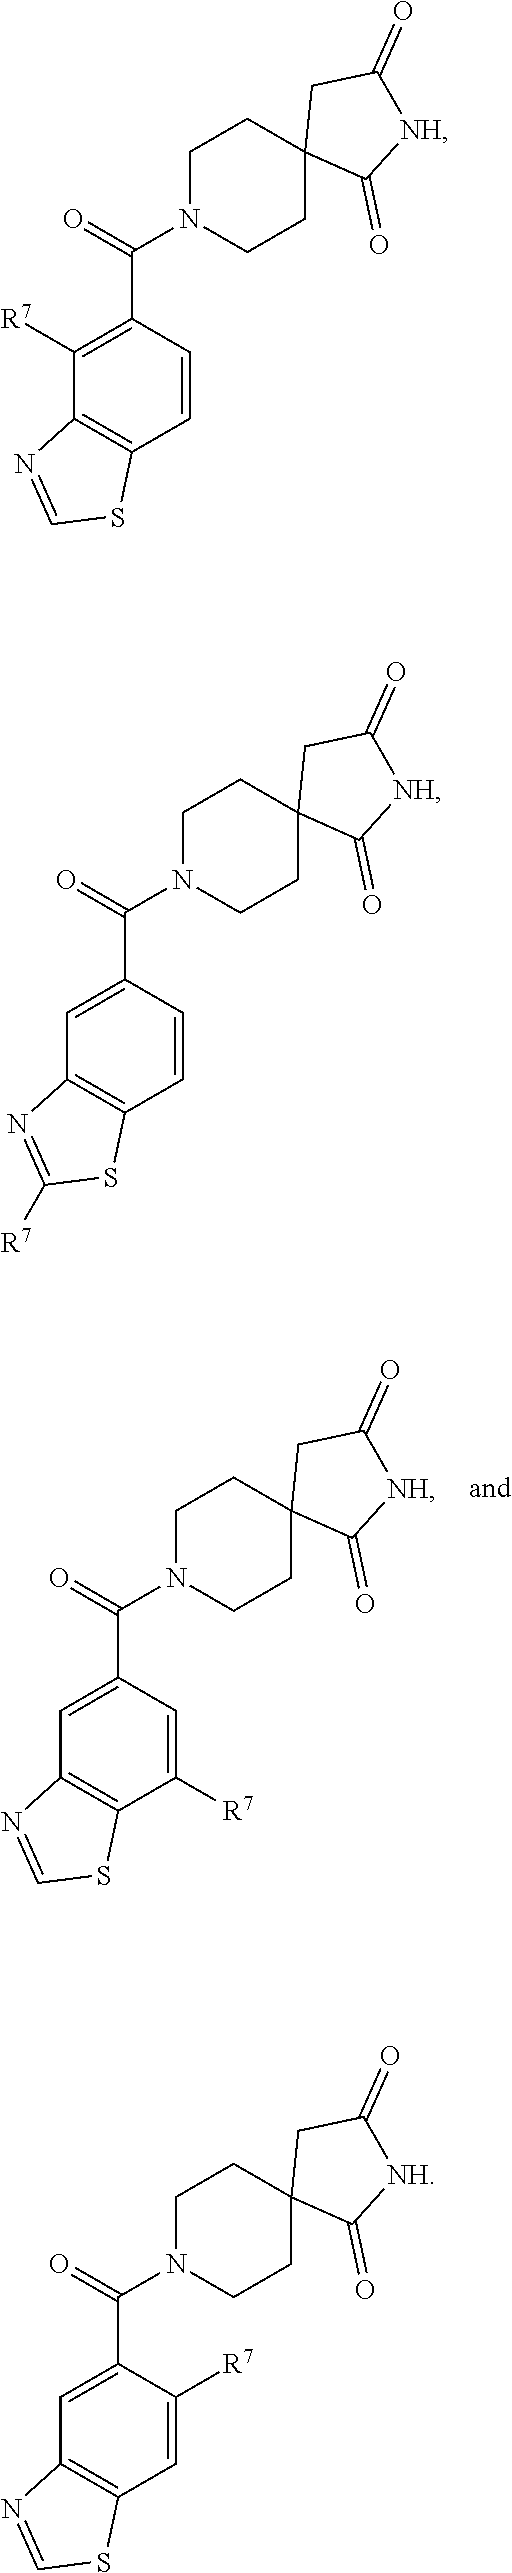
C1N(C(=O)C2=C([R7])C3=C(C=C2)SC=N3)CCC2(C1)C(=O)[NH]C(=O)C2.C1N(C(=O)C2=CC3=C(C=C2)SC([R7])=N3)CCC2(C1)C(=O)[NH]C(=O)C2.C1N(C(=O)C2=CC3=C(C=C2[R7])SC=N3)CCC2(C1)C(=O)[NH]C(=O)C2.C1N(C(=O)C2=CC3=C(C([R7])=C2)SC=N3)CCC2(C1)C(=O)[NH]C(=O)C2
